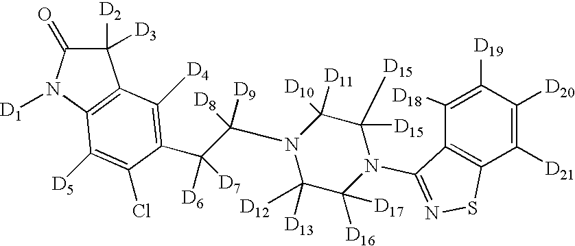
C1([D2])([D3])C(=O)N([D1])C2=C1C([D4])=C(C(C(N1C([D13])([D12])C([D16])([D17])N(C3=NSC4=C3C([D18])=C([D19])C([D20])=C4[D21])C([D15])([D15])C1([D11])[D10])([D8])[D9])([D6])[D7])C(Cl)=C2[D5]
